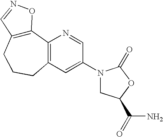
C12=C(CCCC3=C1N=CC(N1CC(C(N)=O)OC1=O)=C3)C=NO2
